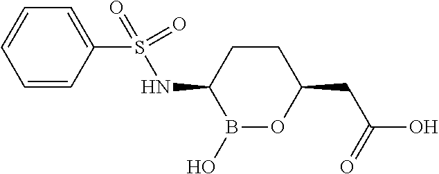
B1(O)OC(CC(O)=O)CCC1NS(C1=CC=CC=C1)(=O)=O
